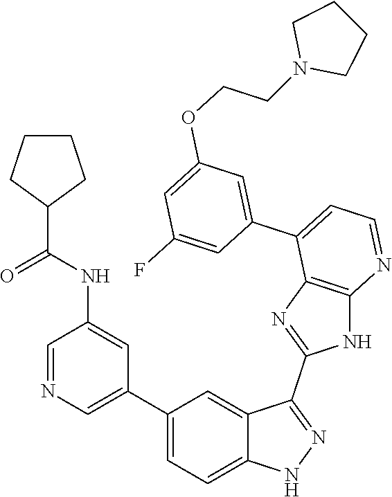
C1=NC=C(C2=CC=C3C(=C2)C(C2=NC4=C(N2)N=CC=C4C2=CC(OCCN4CCCC4)=CC(F)=C2)=NN3)C=C1NC(=O)C1CCCC1
